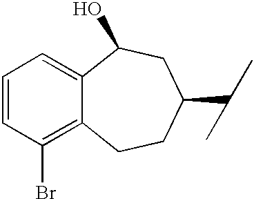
C1=CC(Br)=C2C(=C1)C(O)CC(C(C)C)CC2
